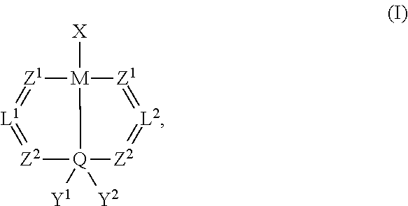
[X][M]12[Z1]=[L2]=[Z2][Q]1([Y1])([Y2])[Z2]=[L1]=[Z1]2
